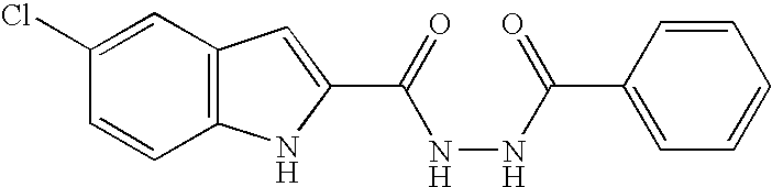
C12=C(C=C(Cl)C=C1)C=C(C(=O)NNC(C1=CC=CC=C1)=O)N2
